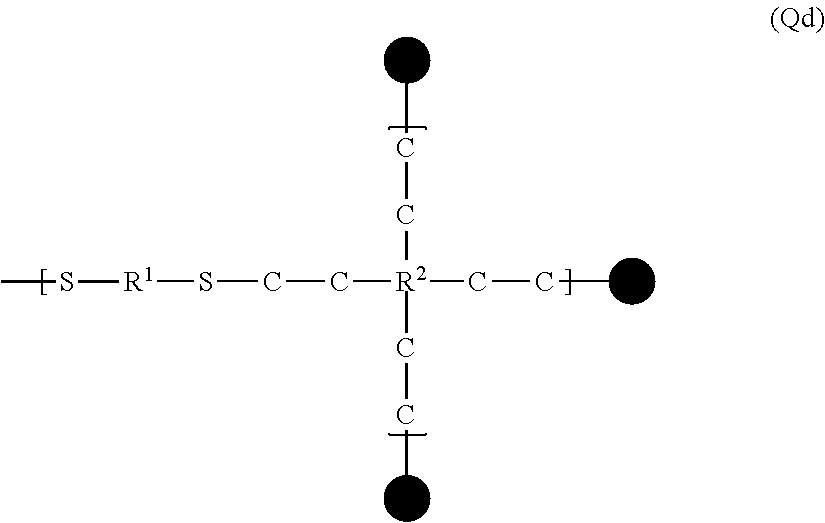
C(C)C[R2](CCS[R1]SC)(CCC)CCC
